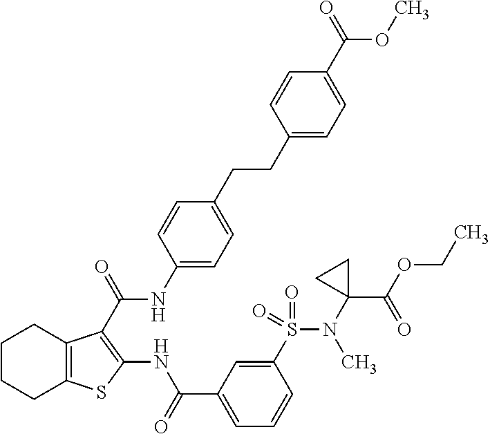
C1CCC2=C(C1)C(C(=O)NC1=CC=C(CCC3=CC=C(C(=O)OC)C=C3)C=C1)=C(NC(C1=CC=CC(S(=O)(=O)N(C3(C(OCC)=O)CC3)C)=C1)=O)S2
